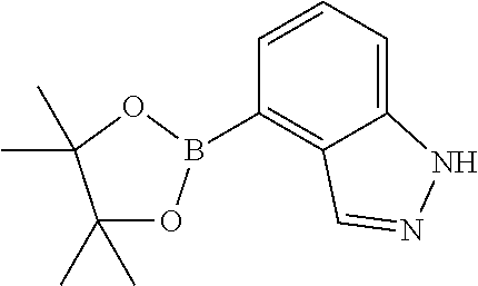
C1(C)(C)OB(C2=C3C(=CC=C2)NN=C3)OC1(C)C
